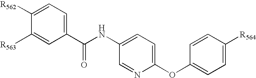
C1([R562])=CC=C(C(NC2=CC=C(OC3=CC=C([R564])C=C3)N=C2)=O)C=C1[R563]
